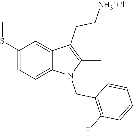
C1(SC)=CC=C2C(=C1)C(CC[NH3+Cl-])=C(C)N2CC1=C(F)C=CC=C1
